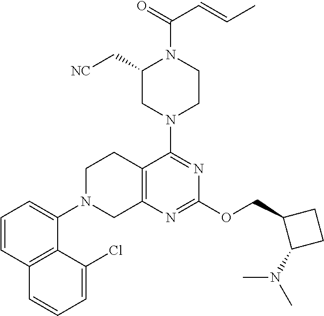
C1=CC2=C(C(N3CC4=C(CC3)C(N3CCN(C(=O)C=CC)C(C[NC])C3)=NC(OCC3C(N(C)C)CC3)=N4)=C1)C(Cl)=CC=C2
